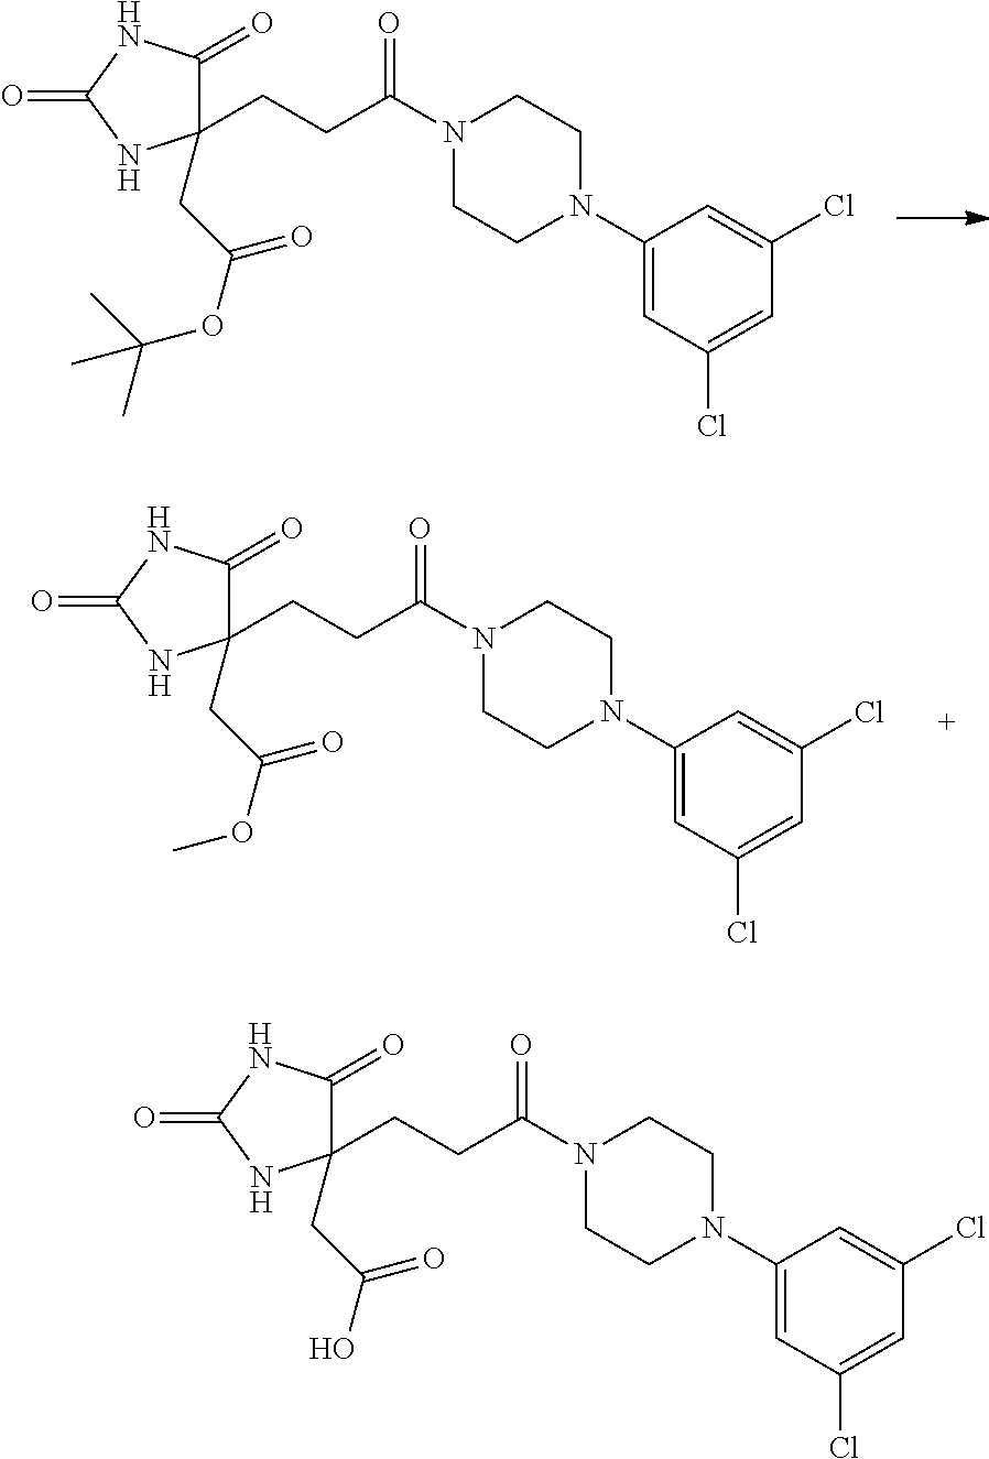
C1(CCC(=O)N2CCN(C3=CC(Cl)=CC(Cl)=C3)CC2)(CC(OC(C)(C)C)=O)C(=O)NC(=O)N1.C1(CCC(=O)N2CCN(C3=CC(Cl)=CC(Cl)=C3)CC2)(CC(OC)=O)C(=O)NC(=O)N1.C1(CCC(=O)N2CCN(C3=CC(Cl)=CC(Cl)=C3)CC2)(CC(O)=O)C(=O)NC(=O)N1
